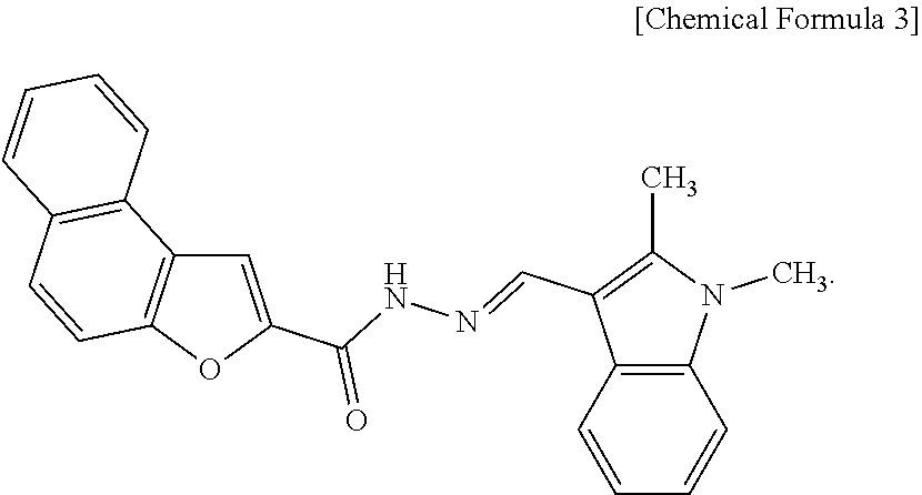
C1=C(C(NN=CC2=C(C)N(C)C3=C2C=CC=C3)=O)OC2=C1C1=C(C=C2)C=CC=C1
